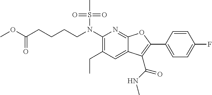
C1(N(CCCCC(OC)=O)S(C)(=O)=O)=C(CC)C=C2C(=N1)OC(C1=CC=C(F)C=C1)=C2C(NC)=O
